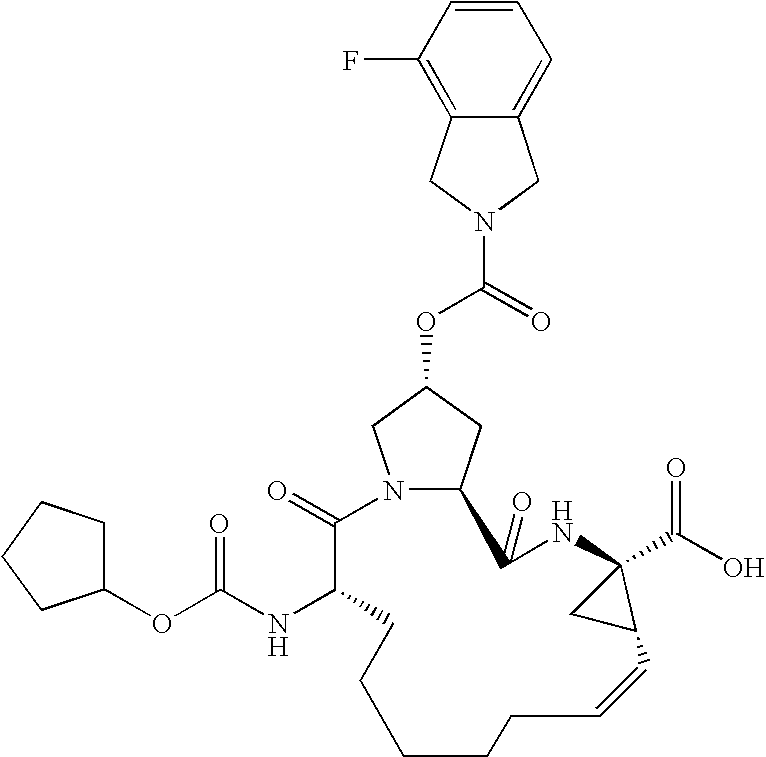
N12CC(OC(=O)N3CC4=CC=CC(F)=C4C3)CC1C(=O)NC1(C(O)=O)CC1C=CCCCCCC(NC(OC1CCCC1)=O)C2=O
